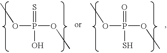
O(P(OC)(=S)O)C.O(P(OC)(=O)S)C
